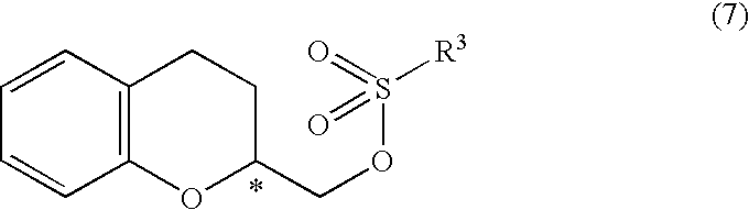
C12=C(C=CC=C1)CCC(COS(=O)(=O)[R3])O2
